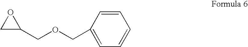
C1C(COCC2=CC=CC=C2)O1
